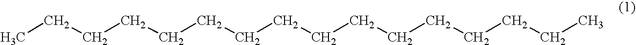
CCCCCCCCCCCCCCCC
